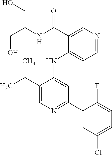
C1(NC2=CC(C3=CC(Cl)=CC=C3F)=NC=C2C(C)C)=CC=NC=C1C(NC(CO)CO)=O
